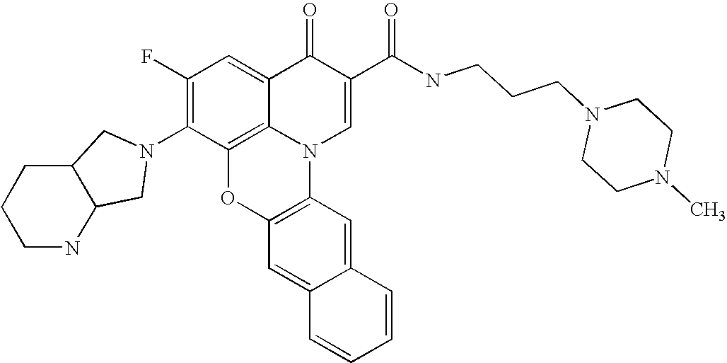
C1(F)=C(N2CC3C(CCCN3)C2)C2=C3C(=C1)C(=O)C(C(NCCCN1CCN(C)CC1)=O)=CN3C1=C(O2)C=C2C(=C1)C=CC=C2
